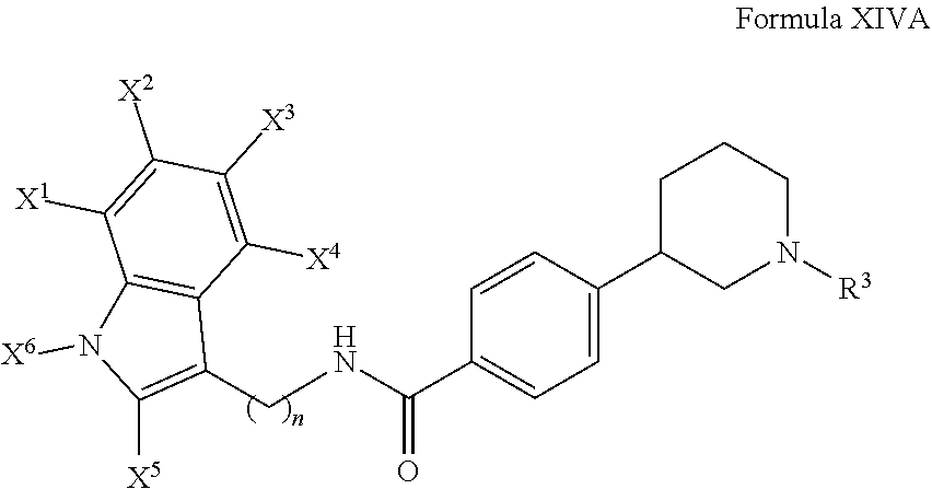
C1(C(=O)NCC2=C([X5])N([X6])C3=C2C([X4])=C([X3])C([X2])=C3[X1])=CC=C(C2CN([R3])CCC2)C=C1
